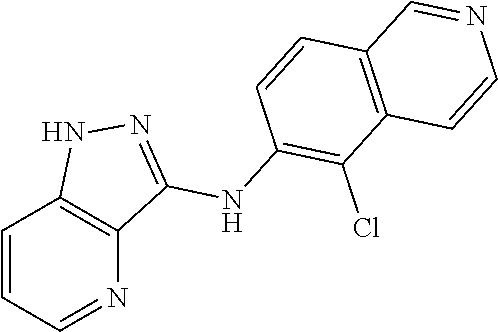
C1=CC=NC2=C1NN=C2NC1=C(Cl)C2=C(C=C1)C=NC=C2
